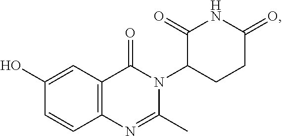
C12=C(C=C(O)C=C1)C(=O)N(C1CCC(=O)NC1=O)C(C)=N2
